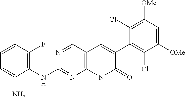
C1=C(N)C(NC2=NC3=C(C=N2)C=C(C2=C(Cl)C([OMe])=CC([OMe])=C2Cl)C(=O)N3C)=C(F)C=C1
